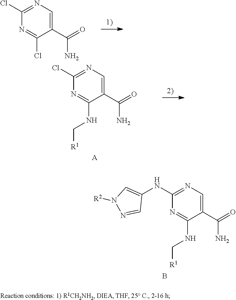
C1(NC2=CN([R2])N=C2)=NC=C(C(=O)N)C(NC[R1])=N1.B.C1(Cl)=NC=C(C(N)=O)C(Cl)=N1.C1(Cl)=NC=C(C(N)=O)C(NC[R1])=N1.[A]
